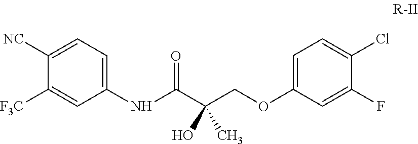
C1(NC(=O)C(COC2=CC=C(Cl)C(F)=C2)(O)C)=CC=C([NC])C([F3C])=C1
